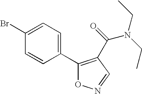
C1(C2=CC=C(Br)C=C2)=C(C(N(CC)CC)=O)C=NO1
